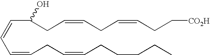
C(=CC=CCC=CCCCCC)C(CC=CCC=CCC[CO2H])O
